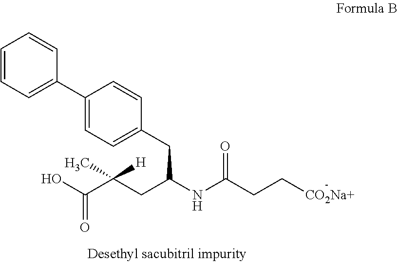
OC(C(CC(NC(CC[CO2Na+])=O)CC1=CC=C(C2=CC=CC=C2)C=C1)(C)[H])=O
